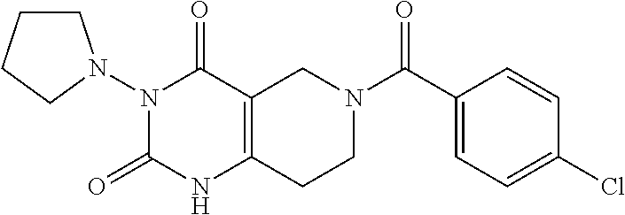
N1(N2CCCC2)C(=O)NC2=C(C1=O)CN(C(C1=CC=C(Cl)C=C1)=O)CC2
